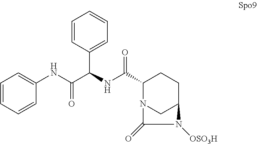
N(C(C(C1=CC=CC=C1)NC(C1N2CC(CC1)N([OSO3H])C2=O)=O)=O)C1=CC=CC=C1
